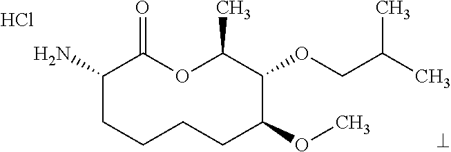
NC1CCCCC(OC)C(OCC(C)C)C(C)OC1=O.Cl
